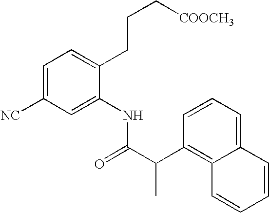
C1=C([NC])C=C(NC(=O)C(C)C2=C3C(=CC=C2)C=CC=C3)C(CCC[COOCH3])=C1
